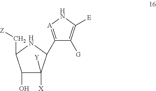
C1(O)C([Y])([X])C(C2=[A]NC([E])=C2[G])NC1C[Z]
